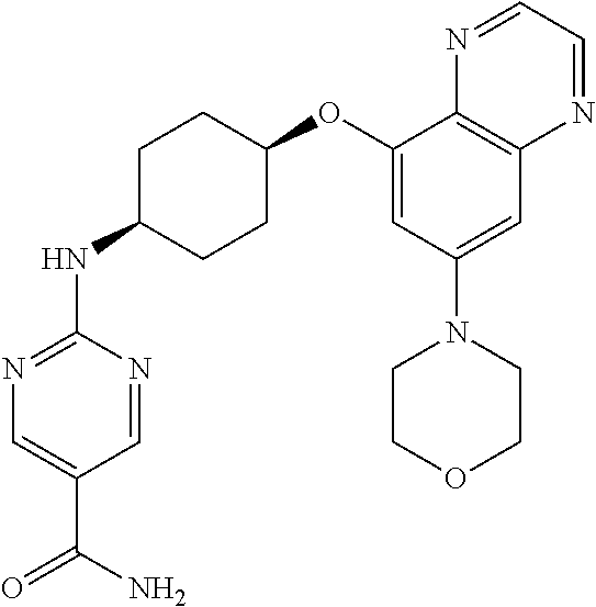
C1=NC(NC2CCC(OC3=CC(N4CCOCC4)=CC4=C3N=CC=N4)CC2)=NC=C1C(=O)N
